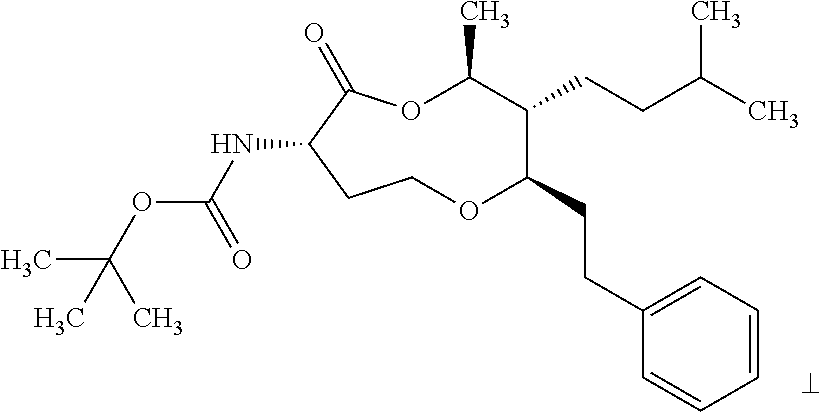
N(C1C(=O)OC(C)C(CCC(C)C)C(CCC2=CC=CC=C2)OCC1)C(OC(C)(C)C)=O
